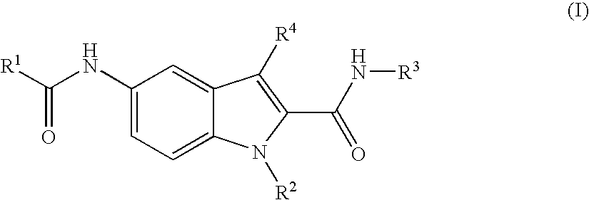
C1(NC([R1])=O)=CC=C2C(=C1)C([R4])=C(C(=O)N[R3])N2[R2]
